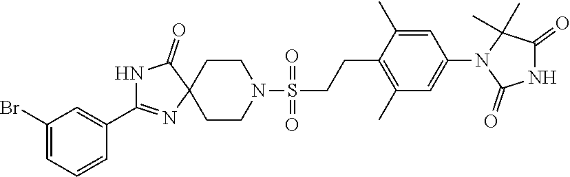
C1(Br)=CC=CC(C2=NC3(CCN(S(CCC4=C(C)C=C(N5C(=O)NC(=O)C5(C)C)C=C4C)(=O)=O)CC3)C(=O)N2)=C1
